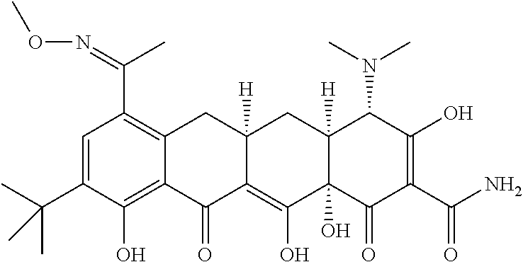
N(=C(C1=C2C(=C(O)C(C(C)(C)C)=C1)C(=O)C1=C(O)C3(O)C([H])(CC1([H])C2)C(N(C)C)C(O)=C(C(N)=O)C3=O)C)OC
